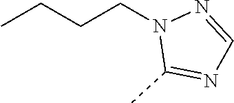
N1(CCCC)C(C)=NC=N1
